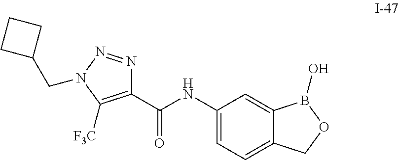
C1(C(NC2=CC=C3C(=C2)B(O)OC3)=O)=C([F3C])N(CC2CCC2)N=N1
